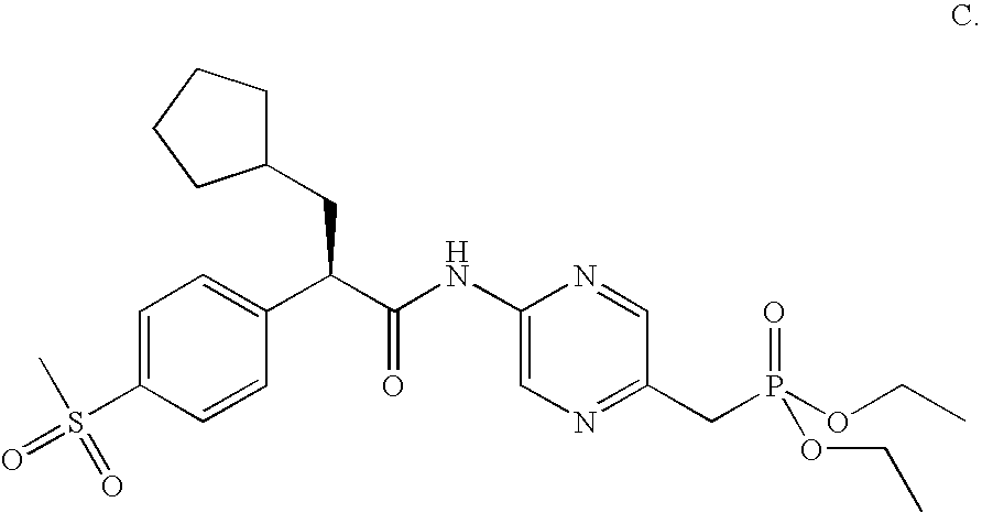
C1=C(S(C)(=O)=O)C=CC(C(C(NC2=CN=C(CP(OCC)(=O)OCC)C=N2)=O)CC2CCCC2)=C1
